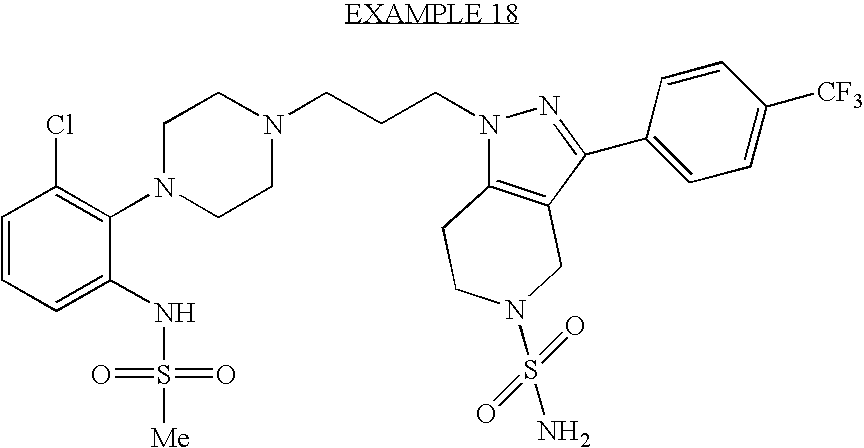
C1=CC=C(NS(=O)(=O)[Me])C(N2CCN(CCCN3C4=C(CN(S(=O)(=O)N)CC4)C(C4=CC=C([CF3])C=C4)=N3)CC2)=C1Cl
